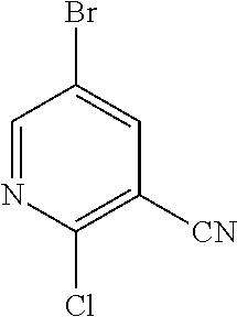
C1=NC(Cl)=C([CN])C=C1Br
